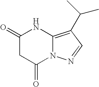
C1(=O)CC(=O)N2C(=C(C(C)C)C=N2)N1
